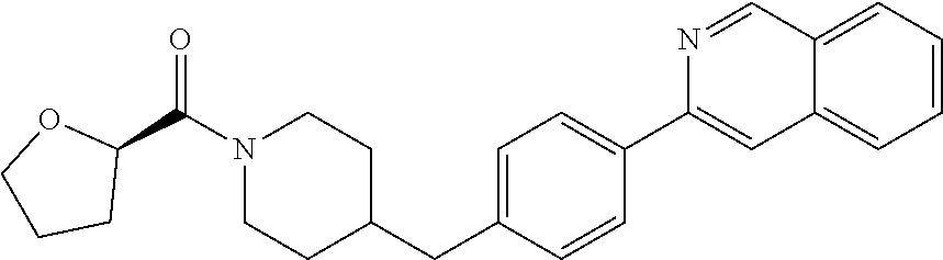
N1(C(C2OCCC2)=O)CCC(CC2=CC=C(C3=CC4=CC=CC=C4C=N3)C=C2)CC1
